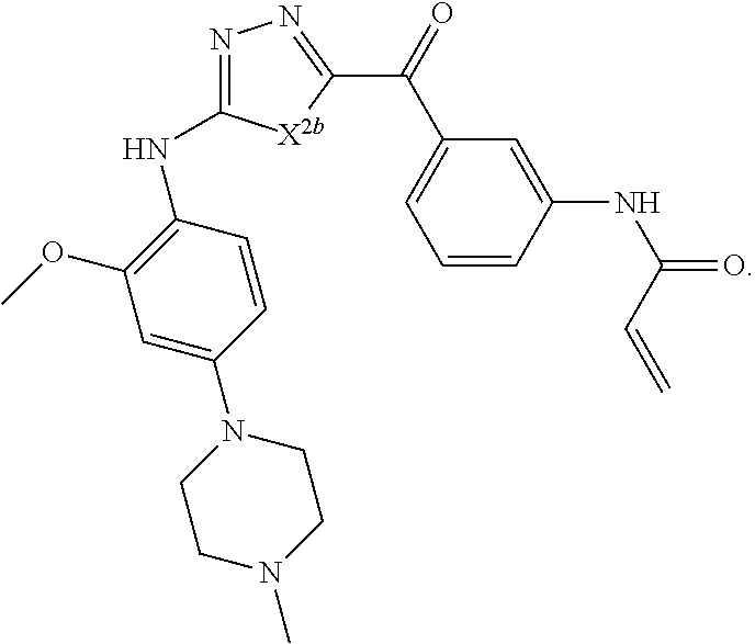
C1(C(=O)C2=CC=CC(NC(C=C)=O)=C2)=NN=C(NC2=C(OC)C=C(N3CCN(C)CC3)C=C2)[X2b]1
